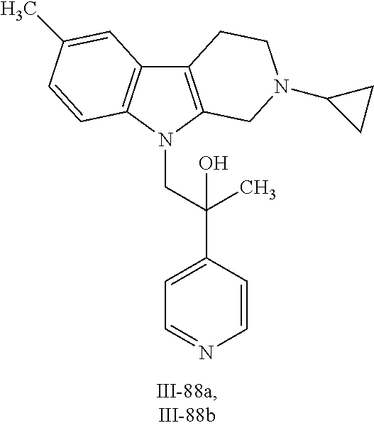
C12=C(N(CC(C3=CC=NC=C3)(C)O)C3=C1C=C(C)C=C3)CN(C1CC1)CC2
